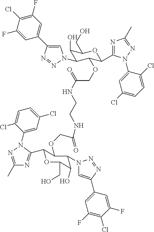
C1=C(F)C(Cl)=C(F)C=C1C1=CN(C2C(O)C(CO)OC(C3=NC(C)=NN3C3=CC(Cl)=CC=C3Cl)C2OCC(NCCNC(=O)COC2C(C3=NC(C)=NN3C3=CC(Cl)=CC=C3Cl)OC(CO)C(O)C2N2C=C(C3=CC(F)=C(Cl)C(F)=C3)N=N2)=O)N=N1
